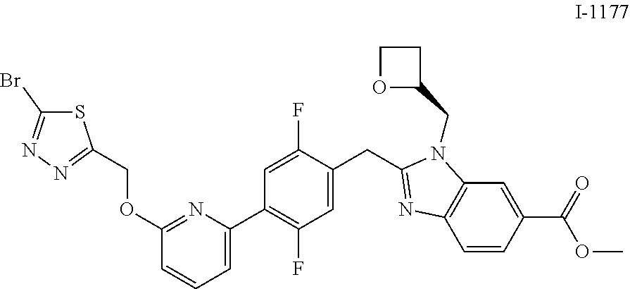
C1(CC2=NC3=C(C=C(C(=O)OC)C=C3)N2CC2CCO2)=CC(F)=C(C2=CC=CC(OCC3=NN=C(Br)S3)=N2)C=C1F
